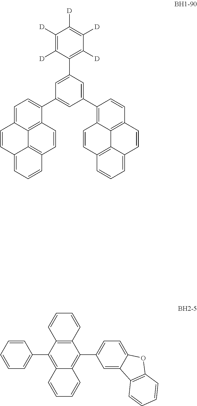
C1=C2C3=C(C(C4=CC(C5=C6C7=C(C=C5)C=CC5=CC=CC(=C75)C=C6)=CC(C5=C([D])C([D])=C([D])C([D])=C5[D])=C4)=C1)C=CC1=C3C(=CC=C1)C=C2.C12=C(C3=CC=CC=C3)C3=C(C(C4=CC=C5C(=C4)C4=C(O5)C=CC=C4)=C1C=CC=C2)C=CC=C3
